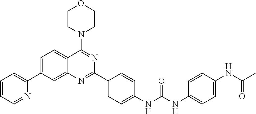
C1=CC=NC(C2=CC=C3C(=C2)N=C(C2=CC=C(NC(NC4=CC=C(NC(C)=O)C=C4)=O)C=C2)N=C3N2CCOCC2)=C1
